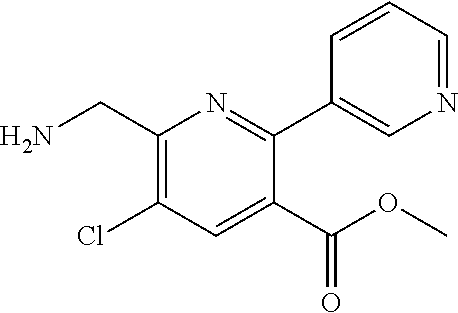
C1(CN)=C(Cl)C=C(C(OC)=O)C(C2=CN=CC=C2)=N1
